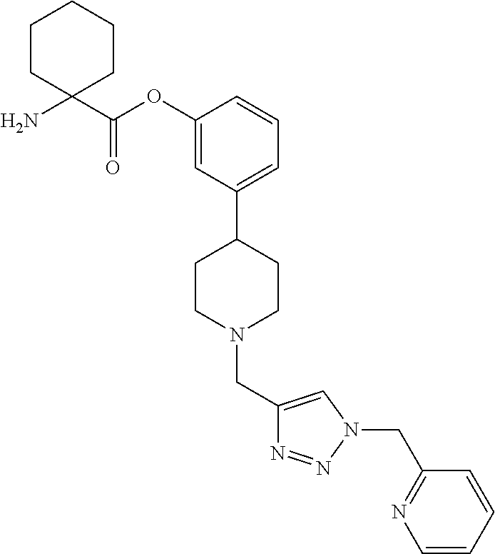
C1(CN2CCC(C3=CC=CC(OC(=O)C4(N)CCCCC4)=C3)CC2)=CN(CC2=NC=CC=C2)N=N1
